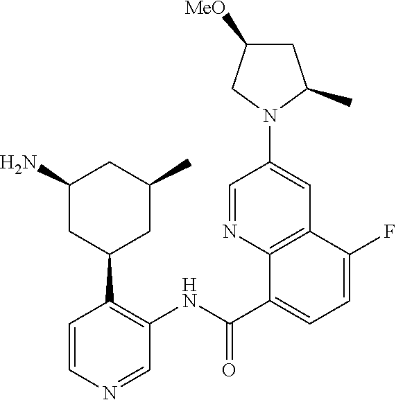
C1=CN=CC(NC(C2=CC=C(F)C3=C2N=CC(N2C(C)CC([MeO])C2)=C3)=O)=C1C1CC(N)CC(C)C1
